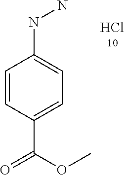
N(C1=CC=C(C(OC)=O)C=C1)N.Cl
